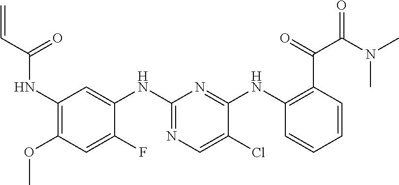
C1(NC(C=C)=O)=C(OC)C=C(F)C(NC2=NC=C(Cl)C(NC3=C(C(=O)C(N(C)C)=O)C=CC=C3)=N2)=C1
